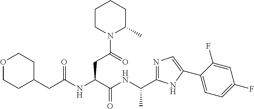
N(C(C(=O)NC(C)C1=NC=C(C2=CC=C(F)C=C2F)N1)CC(N1C(C)CCCC1)=O)C(=O)CC1CCOCC1
